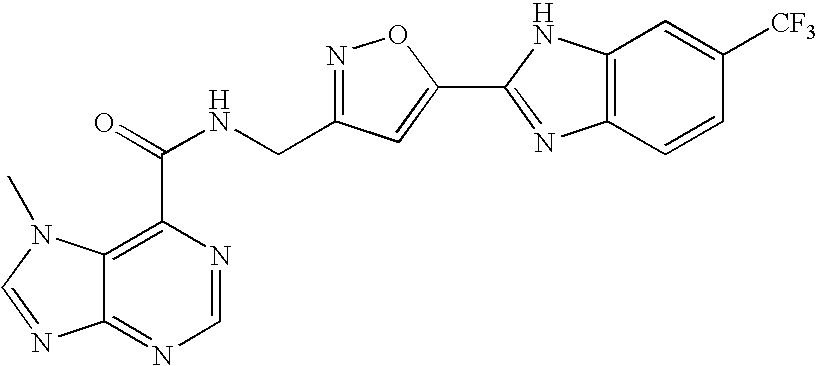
C12=NC=NC(C(=O)NCC3=NOC(C4=NC5=C(N4)C=C([CF3])C=C5)=C3)=C1N(C)C=N2
